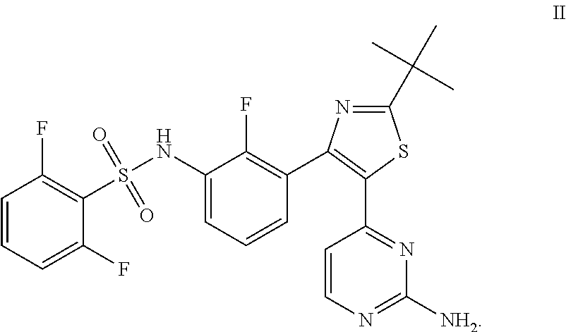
C1=CC=C(F)C(S(=O)(=O)NC2=CC=CC(C3=C(C4=NC([NH2])=NC=C4)SC(C(C)(C)C)=N3)=C2F)=C1F
